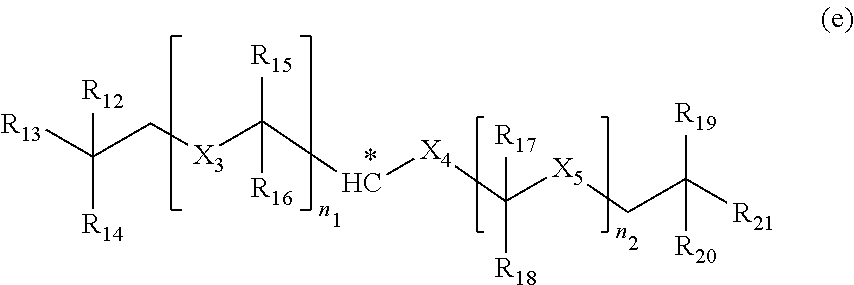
[R13]C(C[X3]C(C[X4]C([X5]CC([R21])([R19])[R20])([R18])[R17])([R15])[R16])([R14])[R12]
